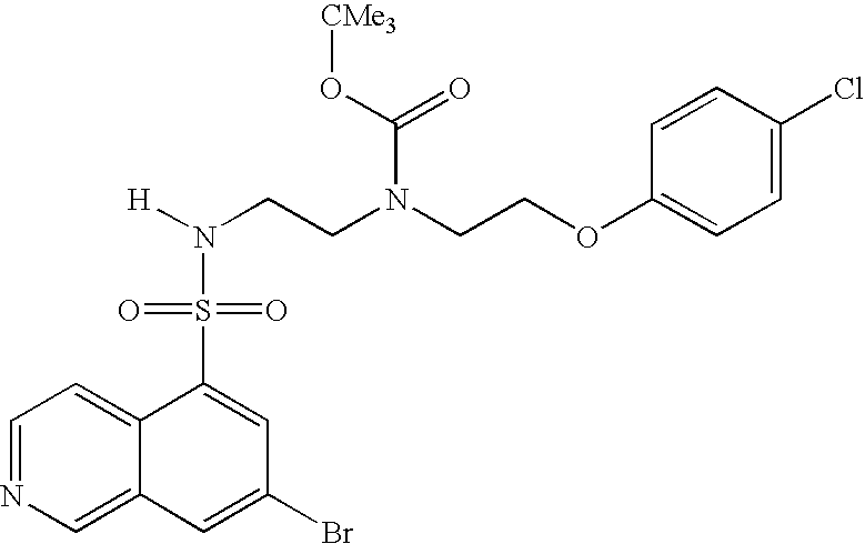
C1=NC=C2C(=C1)C(S(=O)(=O)N([H])CCN(CCOC1=CC=C(Cl)C=C1)C(=O)O[CMe3])=CC(Br)=C2
